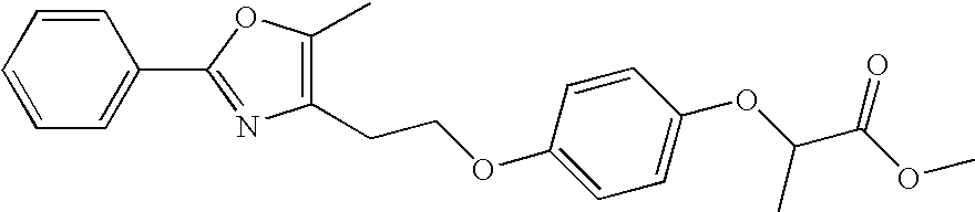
C1=CC=CC(C2=NC(CCOC3=CC=C(OC(C(OC)=O)C)C=C3)=C(C)O2)=C1
